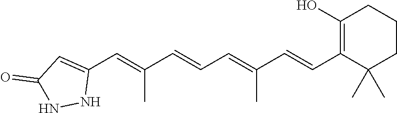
C1(O)=C(C=CC(=CC=CC(=CC2=CC(=O)NN2)C)C)C(C)(C)CCC1
